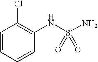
C1=CC=CC(NS(N)(=O)=O)=C1Cl
